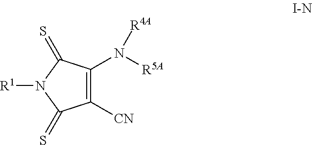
C1([CN])=C(N([R5A])[R4A])C(=S)N([R1])C1=S
